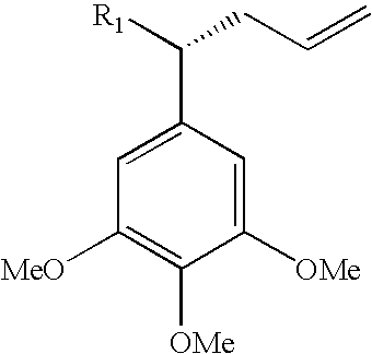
C1([MeO])=C([OMe])C([OMe])=CC(C([R1])CC=C)=C1
